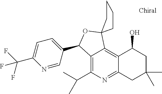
C12=C(C(C)C)N=C3C(=C1C1(OC2C2=CC=C(C(F)(F)F)N=C2)CCCC1)C(O)CC(C)(C)C3
